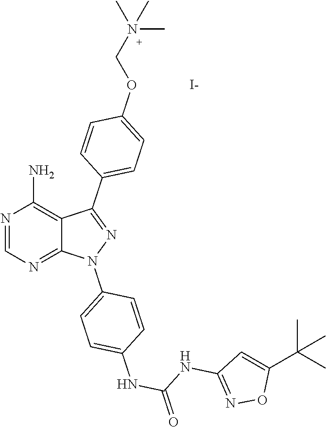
N1=CN=C2C(=C1N)C(C1=CC=C(OCN(C)(C)C)C=C1)=NN2C1=CC=C(NC(=O)NC2=NOC(C(C)(C)C)=C2)C=C1.[I-]
